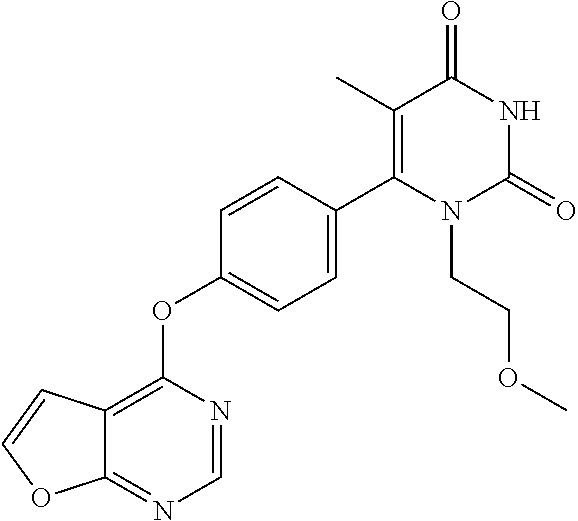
C12=NC=NC(OC3=CC=C(C4=C(C)C(=O)NC(=O)N4CCOC)C=C3)=C1C=CO2
